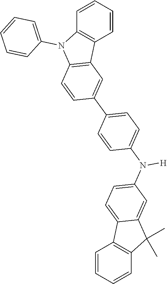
C1=CC=CC2=C1C1=C(N2C2=CC=CC=C2)C=CC(C2=CC=C(N(C3=CC=C4C(=C3)C(C)(C)C3=C4C=CC=C3)[H])C=C2)=C1
